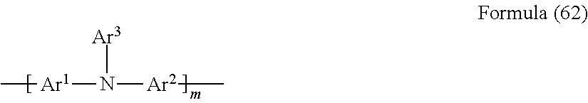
C[Ar1]N([Ar3])[Ar2]C
